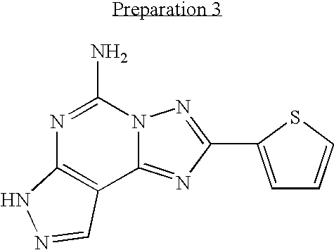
N1=C(N)N2C(=NC(C3=CC=CS3)=N2)C2=C1NN=C2
